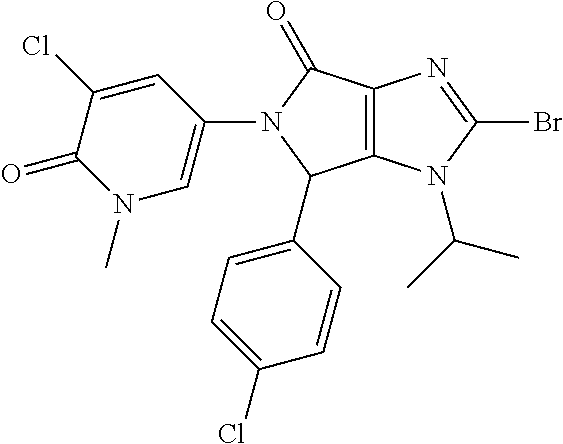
C12=C(N(C(C)C)C(Br)=N1)C(C1=CC=C(Cl)C=C1)N(C1=CN(C)C(=O)C(Cl)=C1)C2=O
